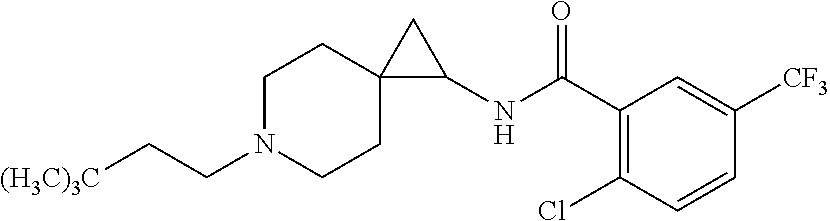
C(CN1CCC2(CC1)CC2NC(C1=C(Cl)C=CC([CF3])=C1)=O)[(H3C)3C]
